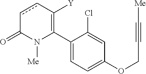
C1(C2=C([Y])ccC(=O)N2[Me])=CC=C(OCC#C[Me])C=C1Cl
